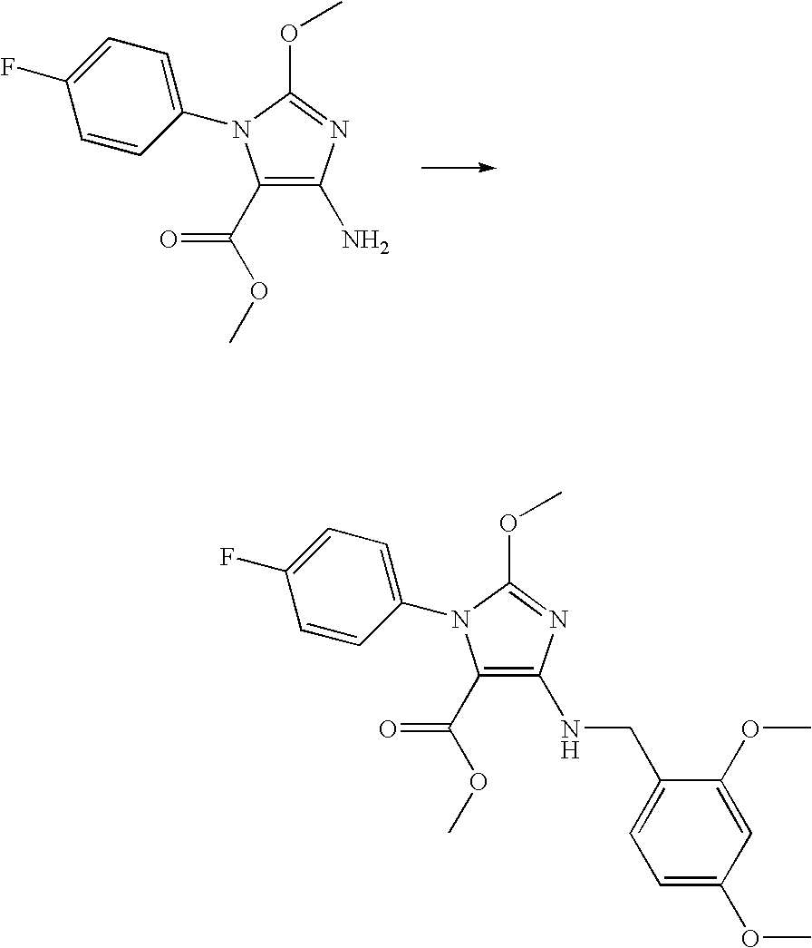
C1(C(OC)=O)=C(N)N=C(OC)N1C1=CC=C(F)C=C1.C1(C(OC)=O)=C(NCC2=CC=C(OC)C=C2OC)N=C(OC)N1C1=CC=C(F)C=C1
